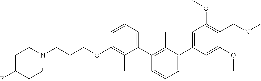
C1(OCCCN2CCC(F)CC2)=C(C)C(C2=C(C)C(C3=CC(OC)=C(CN(C)C)C(OC)=C3)=CC=C2)=CC=C1
